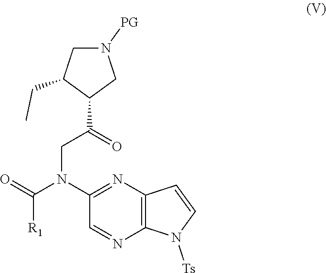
C(N(C1=NC2=C(N=C1)N([Ts])C=C2)C([R1])=O)C(=O)C1CN([PG])CC1CC
